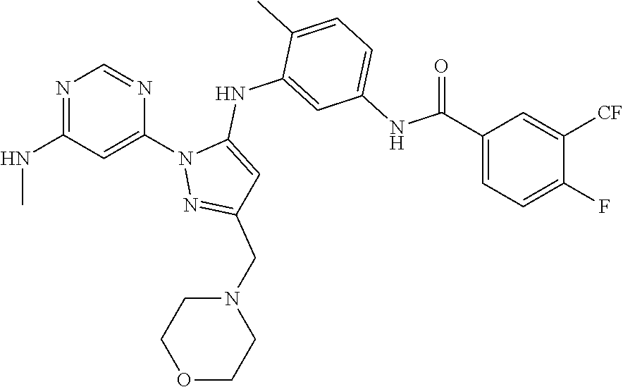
N1=C(NC)C=C(N2N=C(CN3CCOCC3)C=C2NC2=CC(NC(C3=CC=C(F)C([CF])=C3)=O)=CC=C2C)N=C1
